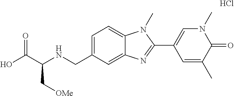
C1=C(CNC(C(O)=O)C[OMe])C=C2C(=C1)N(C)C(C1=CN(C)C(=O)C(C)=C1)=N2.Cl
